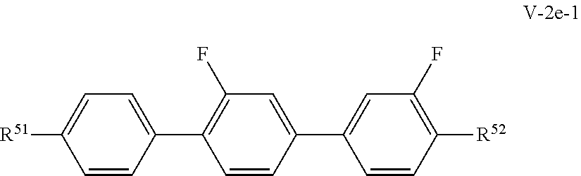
C1=CC([R52])=C(F)C=C1C1=CC(F)=C(C2=CC=C([R51])C=C2)C=C1
